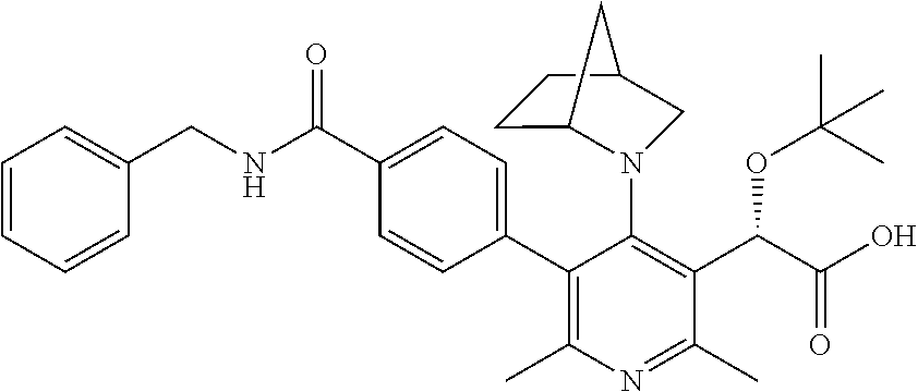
C1(C2=CC=C(C(NCC3=CC=CC=C3)=O)C=C2)=C(C)N=C(C)C(C(C(O)=O)OC(C)(C)C)=C1N1C2CCC(C1)C2
